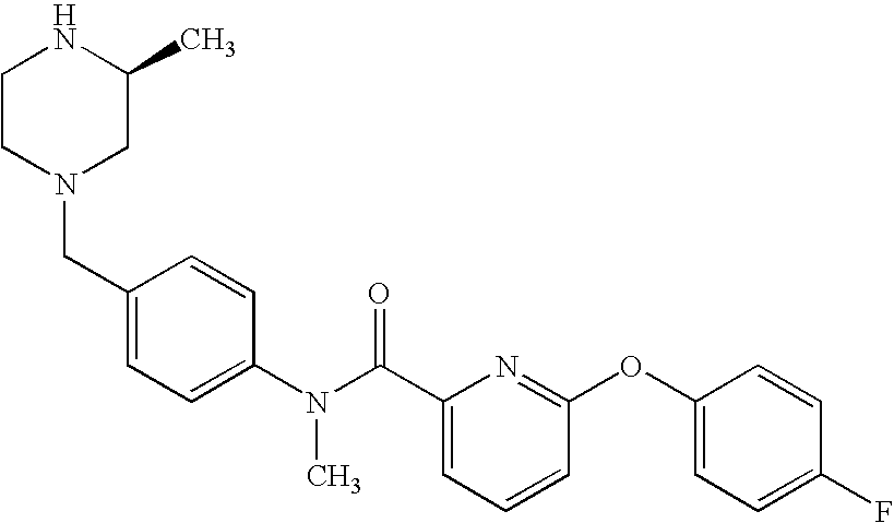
C1CN(CC2=CC=C(N(C(C3=CC=CC(OC4=CC=C(F)C=C4)=N3)=O)C)C=C2)CC(C)N1
